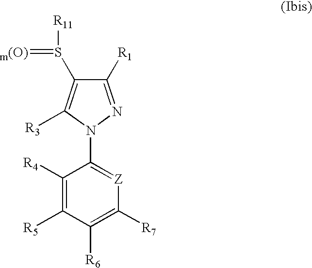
C1([R1])=NN(C2=[Z]C([R7])=C([R6])C([R5])=C2[R4])C([R3])=C1S(=[m(O)])[R11]
